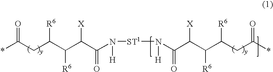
O=C(CC(C(C(C(=O)N([ST1]N([H])C(=O)C(C(C(CC(*)=O)[R6])[R6])[X])[H])[X])[R6])[R6])*
